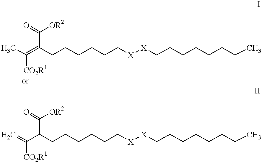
CC(=C(C(=O)[OR2])CCCCCC[X][X]CCCCCCCC)[CO2R1].C=C(C(C(=O)[OR2])CCCCCC[X][X]CCCCCCCC)[CO2R1]
